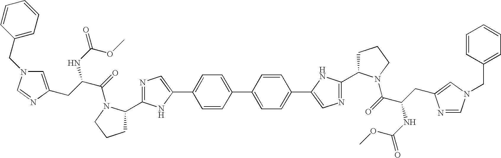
C1C(C2=NC=C(C3=CC=C(C4=CC=C(C5=CN=C(C6CCCN6C(=O)C(CC6=CN(CC7=CC=CC=C7)C=N6)NC(=O)OC)N5)C=C4)C=C3)N2)N(C(=O)C(CC2=CN(CC3=CC=CC=C3)C=N2)NC(=O)OC)CC1
